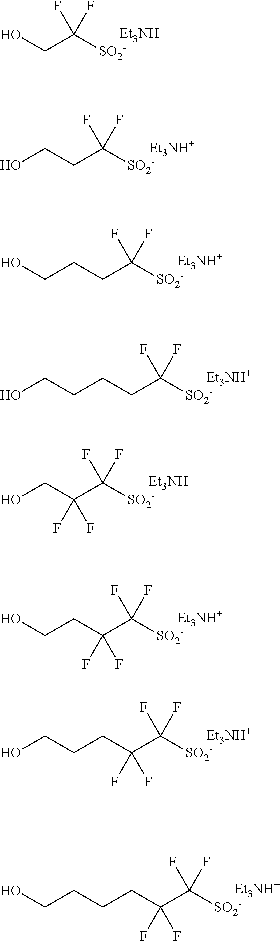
OCC([SO2-])(F)F.[Et3NH+].C(CC([SO2-])(F)F)O.[Et3NH+].C(CC([SO2-])(F)F)CO.[Et3NH+].C(CC([SO2-])(F)F)CCO.[Et3NH+].C(C(C([SO2-])(F)F)(F)F)O.[Et3NH+].FC(F)(CCO)C([SO2-])(F)F.[Et3NH+].C(C(C([SO2-])(F)F)(F)F)CCO.[Et3NH+].C(C(C([SO2-])(F)F)(F)F)CCCO.[Et3NH+]
